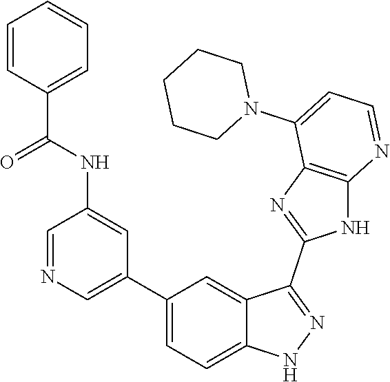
C1=NC=C(C2=CC=C3C(=C2)C(C2=NC4=C(N2)N=CC=C4N2CCCCC2)=NN3)C=C1NC(C1=CC=CC=C1)=O
